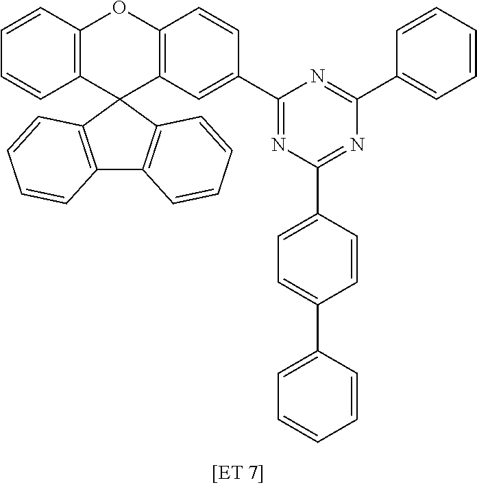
C12=C(C3(C4=C(O1)C=CC(C1=NC(C5=CC=C(C6=CC=CC=C6)C=C5)=NC(C5=CC=CC=C5)=N1)=C4)C1=C(C4=C3C=CC=C4)C=CC=C1)C=CC=C2
